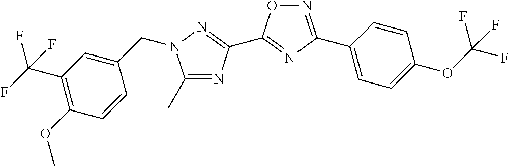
C1(C)=NC(C2=NC(C3=CC=C(OC(F)(F)F)C=C3)=NO2)=NN1CC1=CC(C(F)(F)F)=C(OC)C=C1
